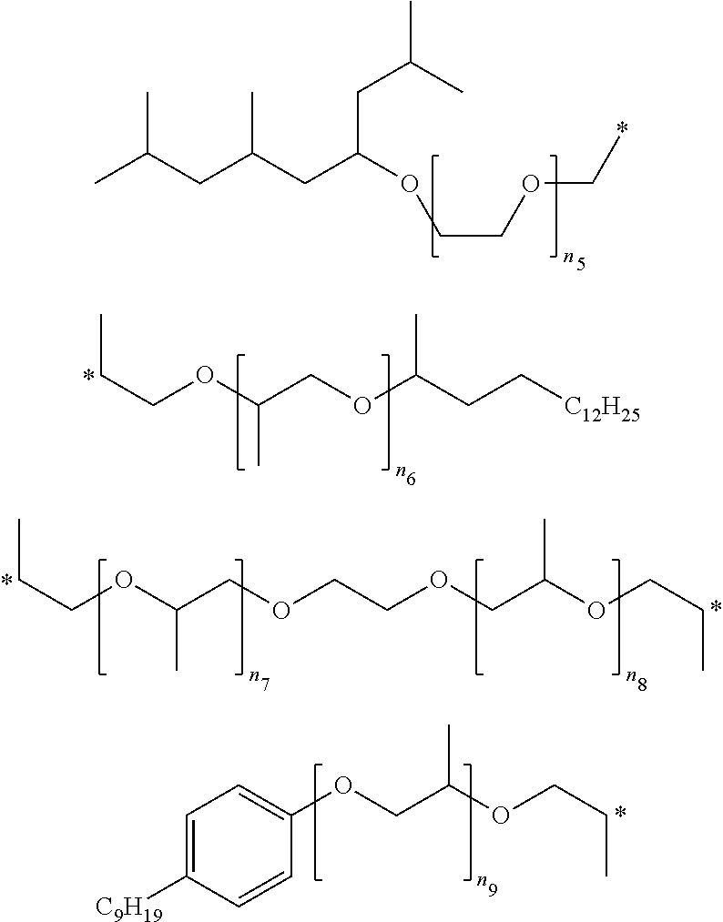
CC(CC(CC(OCCOC*)CC(C)C)C)C.CCCOC(COC(CC[C12H25])C)C.CCCOC(COCCOCC(OCCC)C)C.C1=C([C9H19])C=CC(OCC(OCCC)C)=C1
